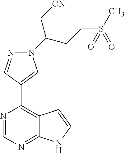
N1=CN=C2C(=C1C1=CN(C(CCS(C)(=O)=O)C[CN])N=C1)C=CN2
